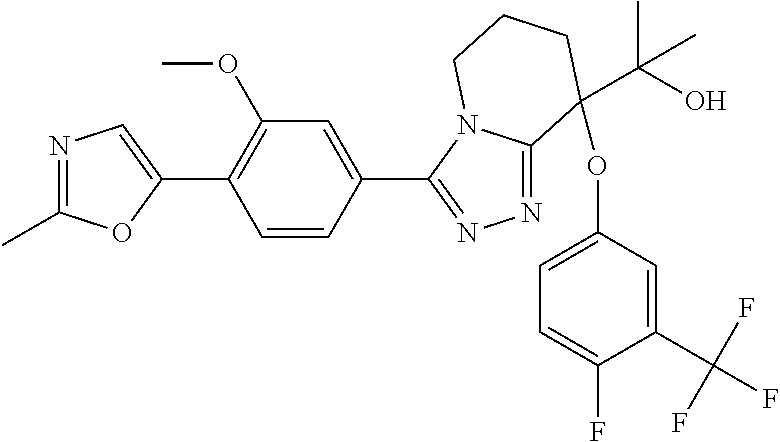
N1=C(C)OC(C2=C(OC)C=C(C3=NN=C4N3CCCC4(OC3=CC=C(F)C(C(F)(F)F)=C3)C(O)(C)C)C=C2)=C1
